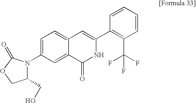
C1=C(N2C(CO)COC2=O)C=C2C(=C1)C=C(C1=C(C(F)(F)F)C=CC=C1)NC2=O
